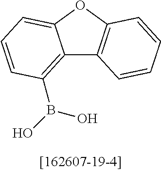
C12=C(B(O)O)C=CC=C1OC1=C2C=CC=C1
